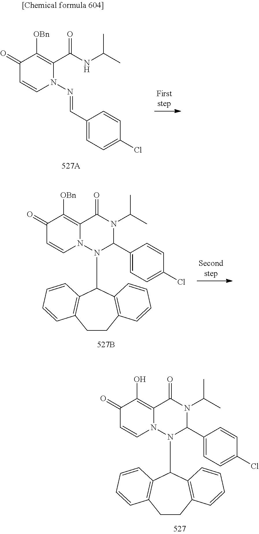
C1=CN(N=CC2=CC=C(Cl)C=C2)C(C(=O)NC(C)C)=C([OBn])C1=O.C1=CN2C(=C(O)C1=O)C(=O)N(C(C)C)C(C1=CC=C(Cl)C=C1)N2C1C2=C(CCC3=C1C=CC=C3)C=CC=C2.C1=CN2C(=C([OBn])C1=O)C(=O)N(C(C)C)C(C1=CC=C(Cl)C=C1)N2C1C2=C(CCC3=C1C=CC=C3)C=CC=C2
